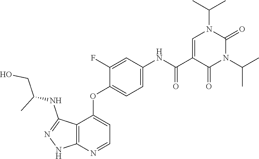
CC(C)N1C=C(C(=O)NC2=CC=C(OC3=CC=NC4=C3C(NC(CO)C)=NN4)C(F)=C2)C(=O)N(C(C)C)C1=O
